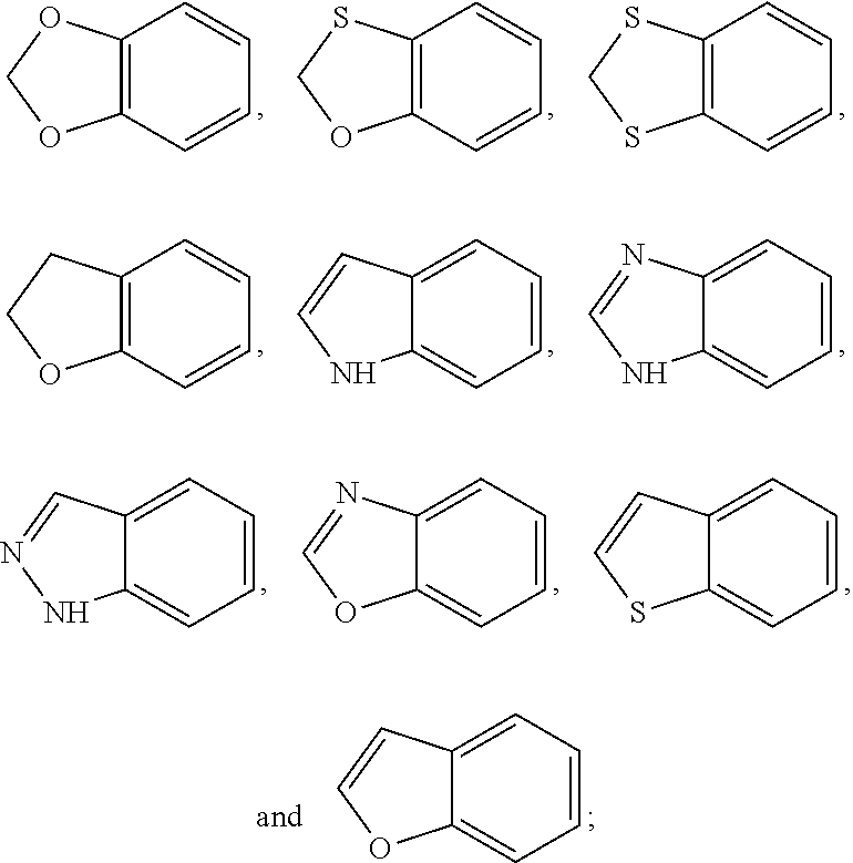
C12=C(C=CC=C1)CCO2.C12=CC=CC=C1C=CN2.C12=CC=CC=C1N=CN2.C12=CC=CC=C1C=CO2.C12=C(C=CC=C1)OCO2.C12=C(C=CC=C1)SCO2.C12=C(C=CC=C1)SCS2.C12=CC=CC=C1C=NN2.C12=CC=CC=C1N=CO2.C12=CC=CC=C1C=CS2
